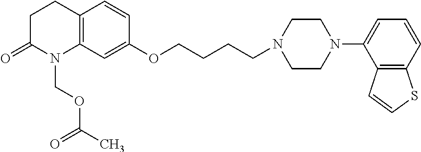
C1C(=O)N(COC(=O)C)C2=C(C1)C=CC(OCCCCN1CCN(C3=CC=CC4=C3C=CS4)CC1)=C2
